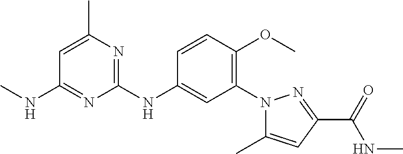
C1(N2C(C)=CC(C(NC)=O)=N2)=C(OC)C=CC(NC2=NC(C)=CC(NC)=N2)=C1
